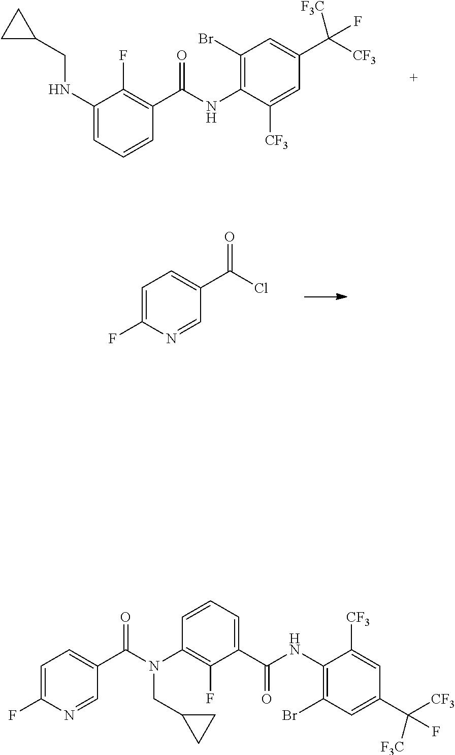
C1(F)=C(C(=O)NC2=C(Br)C=C(C([F3C])([CF3])F)C=C2[CF3])C=CC=C1NCC1CC1.C1=NC(F)=CC=C1C(=O)Cl.C1(N(CC2CC2)C(C2=CC=C(F)N=C2)=O)=C(F)C(C(NC2=C(Br)C=C(C(F)([CF3])[F3C])C=C2[CF3])=O)=CC=C1
